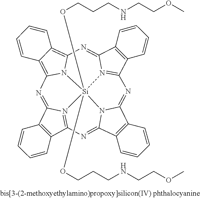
C12=C(C3=N4C1=NC1=C5C(=C6N1[Si]41(OCCCNCCOC)(OCCCNCCOC)N4=C(C7=C(C4=N6)C=CC=C7)N=C4C6=C(C(=N3)N41)C=CC=C6)C=CC=C5)C=CC=C2
